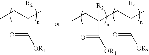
C(C(C)([R4])C(=O)[OR3])C(CC)([R2])C(=O)[OR1].CCC(C)([R2])C(=O)[OR1]
